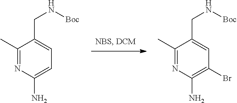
C1(C)=NC(N)=CC=C1CN[Boc].C1(C)=NC(N)=C(Br)C=C1CN[Boc]
